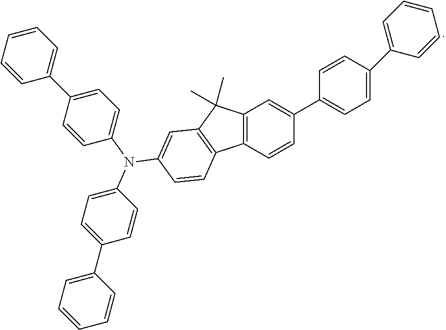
C12=C(C=CC(C3=CC=C(C4=CC=CC=C4)C=C3)=C1)C1=C(C=C(N(C3=CC=C(C4=CC=CC=C4)C=C3)C3=CC=C(C4=CC=CC=C4)C=C3)C=C1)C2(C)C
